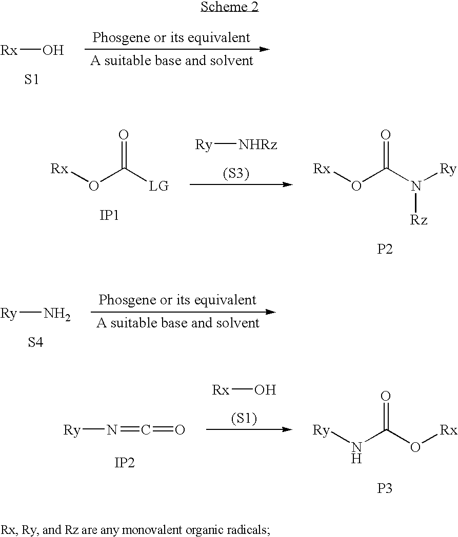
[Rx]O.[S1].[Rx]OC([LG])=O.[IP1].[Rx]OC(N([Ry])[Rz])=O.[P2].[Ry][NHRz].[(S3)].[Ry]N.[S4].[Ry]N=C=O.[IP2].[Rx]O.[(S1)].[Ry]NC(O[Rx])=O.[P3]
